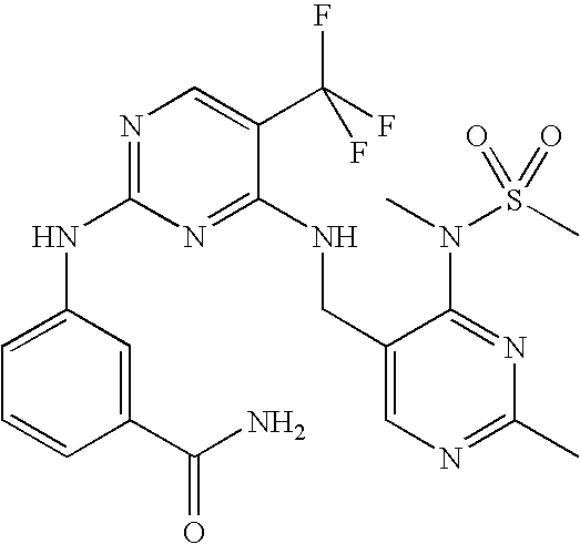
N(C1=NC=C(C(F)(F)F)C(NCC2=CN=C(C)N=C2N(C)S(C)(=O)=O)=N1)C1=CC=CC(C(N)=O)=C1
